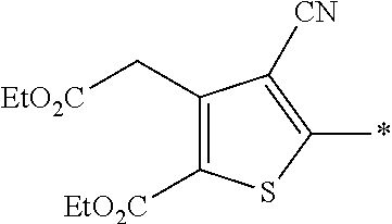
C1(C[EtO2C])=C([EtO2C])SC(*)=C1[CN]
